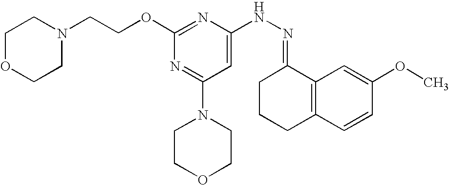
N(NC1=CC(N2CCOCC2)=NC(OCCN2CCOCC2)=N1)=C1CCCC2=C1C=C(OC)C=C2
